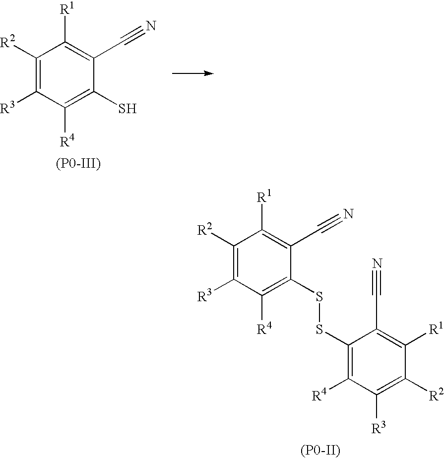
C1([R2])=C([R3])C([R4])=C(SSC2=C([R4])C([R3])=C([R2])C([R1])=C2C#N)C(C#N)=C1[R1].[(P0-II)].C1([R2])=C([R3])C([R4])=C(S)C(C#N)=C1[R1].[(P0-III)]
